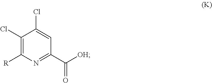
C1(Cl)=C([R])N=C(C([OH])=O)C=C1Cl
